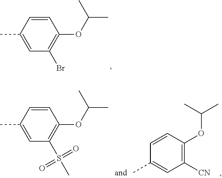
C1=CC(C)=CC(Br)=C1OC(C)C.C1=CC(C)=CC(S(C)(=O)=O)=C1OC(C)C.C1=CC(OC(C)C)=C([CN])C=C1C
